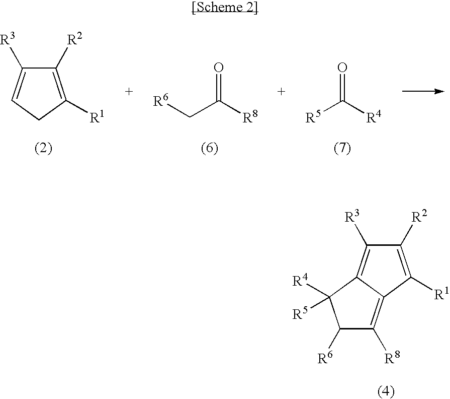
C1([R2])=C([R1])CC=C1[R3].[R6]CC([R8])=O.[R5]C([R4])=O.C1([R2])=C([R1])C2=C([R8])C([R6])C([R4])([R5])C2=C1[R3]
